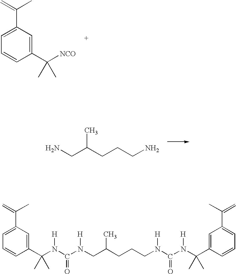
C1(C([NCO])(C)C)=CC(C(=C)C)=CC=C1.NCC(CCCN)C.C1(C(N(C(N(CC(CCCN([H])C(N(C(C2=CC(C(C)=C)=CC=C2)(C)C)[H])=O)C)[H])=O)[H])(C)C)=CC(C(=C)C)=CC=C1
